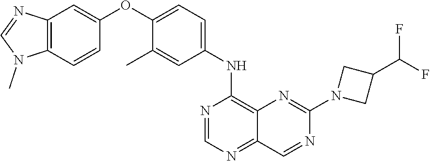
C12=C(C=CC(OC3=CC=C(NC4=C5C(=NC=N4)C=NC(N4CC(C(F)F)C4)=N5)C=C3C)=C1)N(C)C=N2
